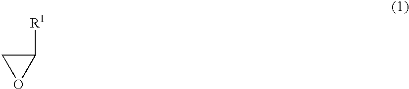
O1C([R1])C1
